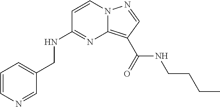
C1=CN=CC(CNC2=NC3=C(C(NCCCC)=O)C=NN3C=C2)=C1
